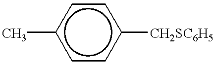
c1(C)ccc([CH2SC6H5])cc1
